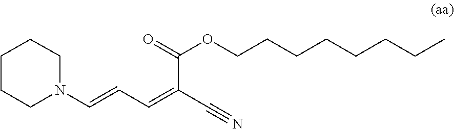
C1N(C=CC=C(C#N)C(=O)OCCCCCCCC)CCCC1
